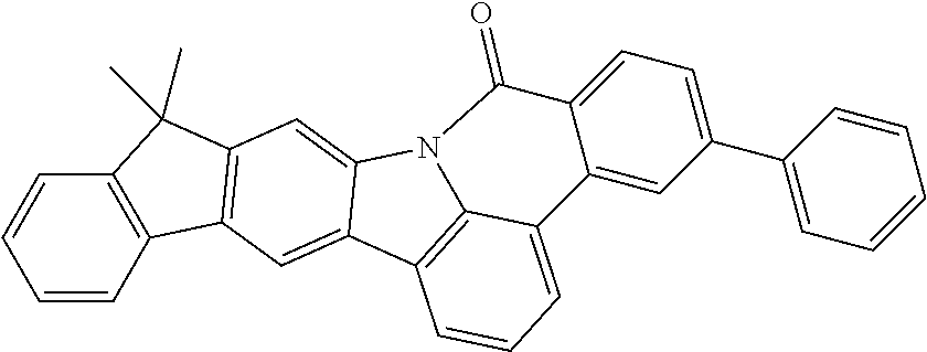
C1=CC2=C(C=C1)C(C)(C)C1=C2C=C2C(=C1)N1C3=C2C=CC=C3C2=CC(C3=CC=CC=C3)=CC=C2C1=O
